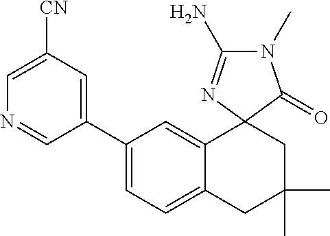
N1=CC(C2=CC=C3C(=C2)C2(CC(C)(C)C3)C(=O)N(C)C(N)=N2)=CC([CN])=C1
